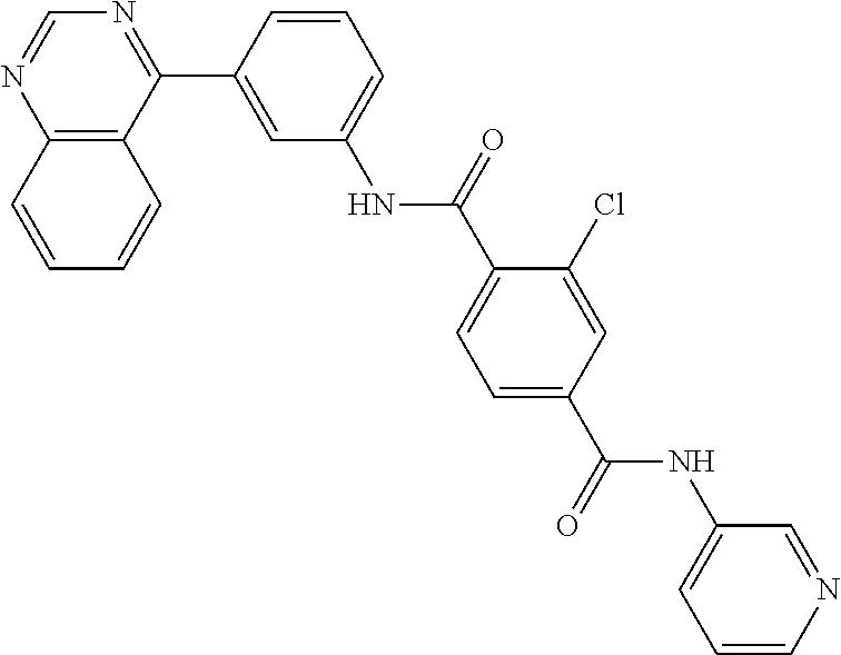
C12=C(C(C3=CC(NC(C4=CC=C(C(NC5=CC=CN=C5)=O)C=C4Cl)=O)=CC=C3)=NC=N1)C=CC=C2
